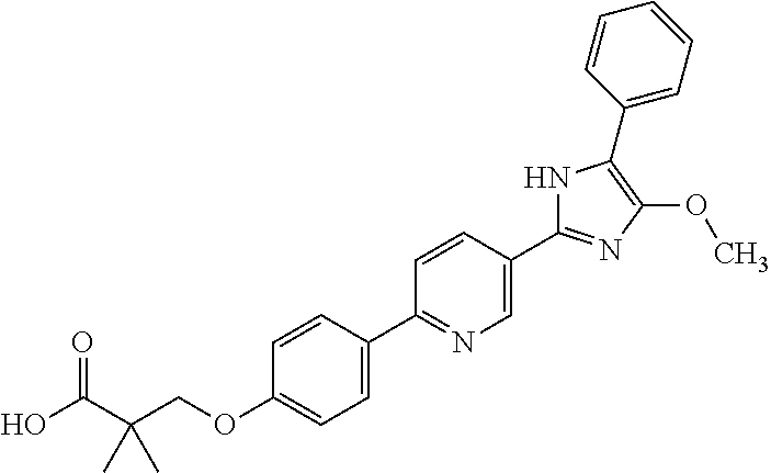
OC(C(COC1=CC=C(C2=NC=C(C3=NC(OC)=C(C4=CC=CC=C4)N3)C=C2)C=C1)(C)C)=O
